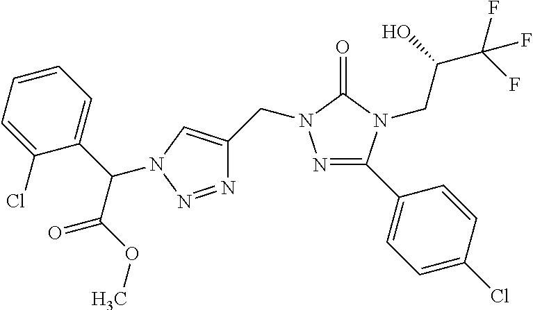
N1=C(C2=CC=C(Cl)C=C2)N(CC(C(F)(F)F)O)C(=O)N1CC1=CN(C(C2=CC=CC=C2Cl)C(=O)OC)N=N1
